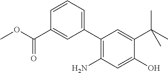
C1(C2=CC=CC(C(OC)=O)=C2)=C(N)C=C(O)C(C(C)(C)C)=C1
